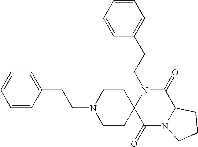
C(N1C2(C(=O)N3C(C1=O)CCC3)CCN(CCC1=CC=CC=C1)CC2)CC1=CC=CC=C1
